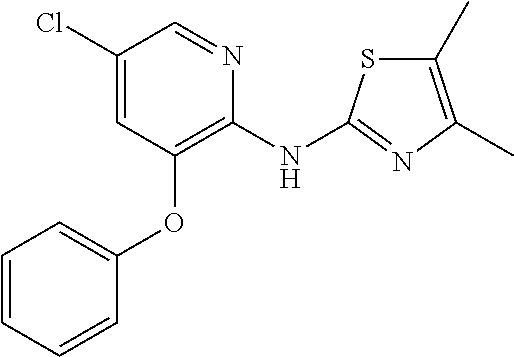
C1=CC=CC(OC2=C(NC3=NC(C)=C(C)S3)N=CC(Cl)=C2)=C1
